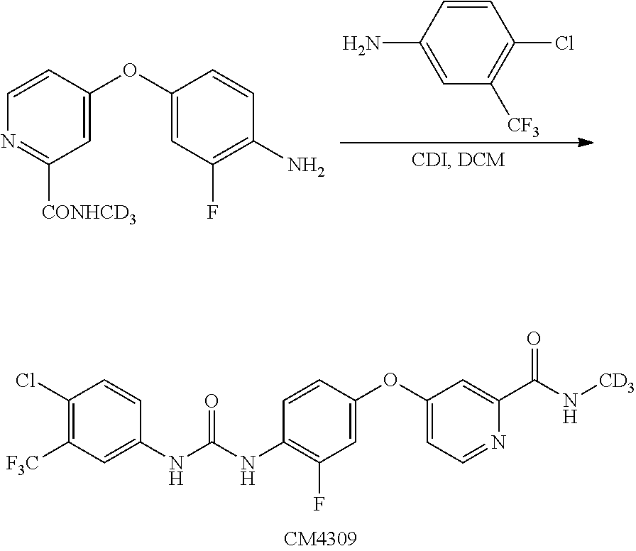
C1(OC2=CC([CONHCD3])=NC=C2)=CC(F)=C(N)C=C1.C1=CC(N)=CC([CF3])=C1Cl.C1(Cl)=C([F3C])C=C(NC(NC2=C(F)C=C(OC3=CC=NC(C(N[CD3])=O)=C3)C=C2)=O)C=C1
